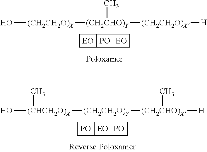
[PO].O[(CH2CH2O)X][(CH2CHO)Y](C)[(CH2CH2O)X][H].[EO].[PO].[PO].O[(CHCH2O)X]([(CH2CH2O)Y][(CH2CHO)X]([H])C)C
